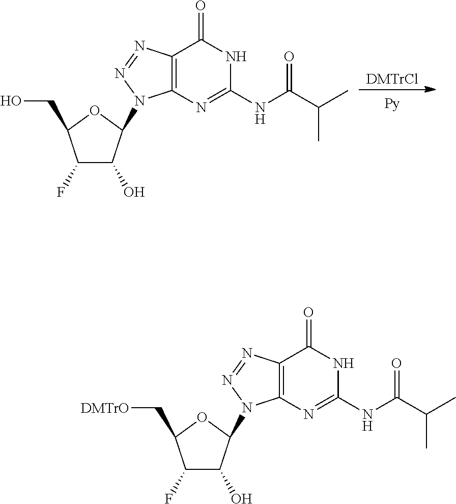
C12=C(N=C(NC(C(C)C)=O)NC1=O)N(C1C(O)C(F)C(CO)O1)N=N2.[DMTrCl].C12=C(N=C(NC(C(C)C)=O)NC1=O)N(C1C(O)C(F)C(C[DMTrO])O1)N=N2
